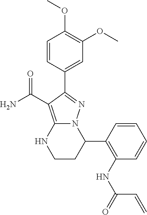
COC1=C(OC)C=C(C2=NN3C(=C2C(=O)N)NCCC3C2=C(NC(=O)C=C)C=CC=C2)C=C1
